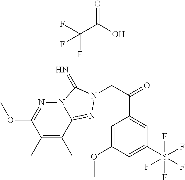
C(C(O)=O)(F)(F)F.C1(C)=C(C)C2=NN(CC(=O)C3=CC(S(F)(F)(F)(F)F)=CC(OC)=C3)C(=N)N2N=C1OC
